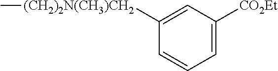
C1([(CH2)2N(CH3)CH2]C)=CC([CO2Et])=CC=C1
